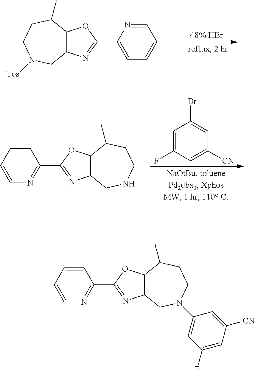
C1=CC=NC(C2=NC3C(O2)C(C)CCN([Tos])C3)=C1.C1=C(F)C=C([CN])C=C1Br.C1=CC=CC(C2=NC3C(O2)C(C)CCNC3)=N1.C1=CC=CC(C2=NC3C(O2)C(C)CCN(C2=CC(F)=CC([CN])=C2)C3)=N1
